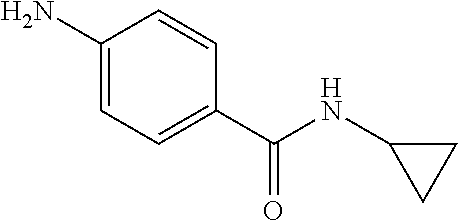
C1(N)=CC=C(C(=O)NC2CC2)C=C1
